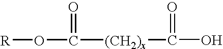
[R]OC(=O)[(CH2)x]C(O)=O
